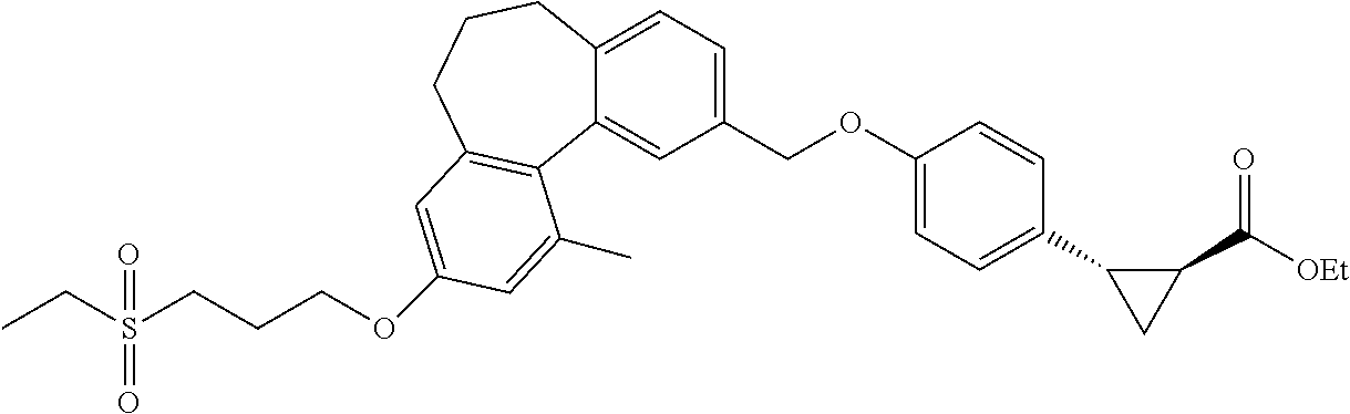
C12=CC=C(COC3=CC=C(C4CC4C([OEt])=O)C=C3)C=C1C1=C(CCC2)C=C(OCCCS(CC)(=O)=O)C=C1C
